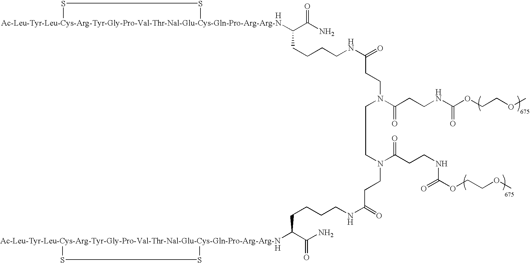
[H].[H].C(=O)(CCN(C(CCNC(OCCOC)=O)=O)CCN(C(CCNC(OCCOC)=O)=O)CCC(=O)NCCCCC(C(=O)N)[Ac-Leu-Tyr-Leu-Cys-Arg-Tyr-Gly-Pro-Val-Thr-Nal-Glu-Cys-Gln-Pro-Arg-Arg-N]1SS1)NCCCCC(C(N)=O)[Ac-Leu-Tyr-Leu-Cys-Arg-Tyr-Gly-Pro-Val-Thr-Nal-Glu-Cys-Gln-Pro-Arg-Arg-N]1SS1
